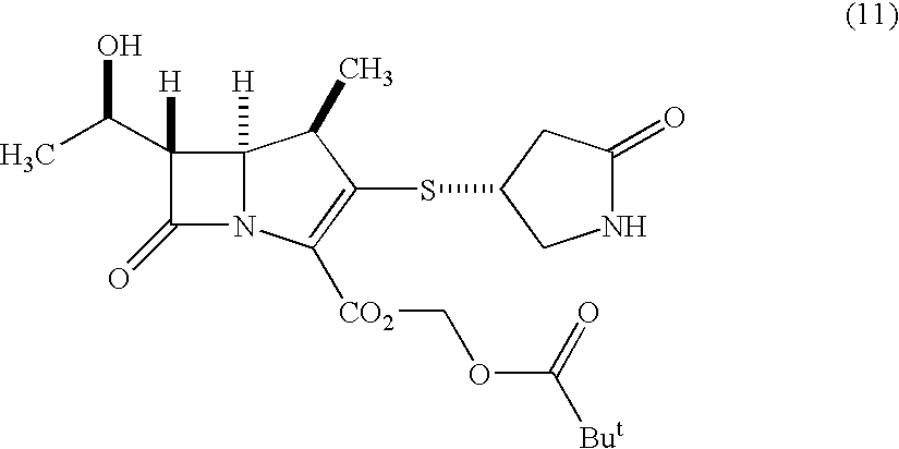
C1(C(C)O)([H])C(=O)N2C1([H])C(C)C(SC1CC(=O)NC1)=C2[CO2]COC([But])=O
